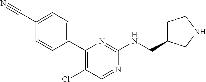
C1(C#N)=CC=C(C2=C(Cl)C=NC(NCC3CCNC3)=N2)C=C1
